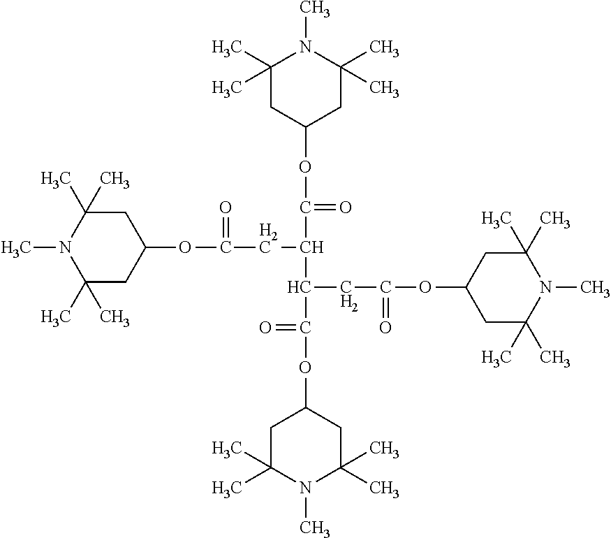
CN1C(C)(C)CC(OC(CC(C(=O)OC2CC(C)(C)N(C)C(C)(C)C2)C(C(=O)OC2CC(C)(C)N(C)C(C)(C)C2)CC(=O)OC2CC(C)(C)N(C)C(C)(C)C2)=O)CC1(C)C
